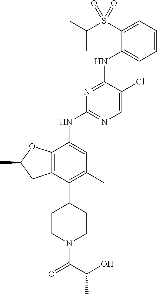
C1=CC=C(S(C(C)C)(=O)=O)C(NC2=NC(NC3=CC(C)=C(C4CCN(C(C(O)C)=O)CC4)C4=C3OC(C)C4)=NC=C2Cl)=C1
